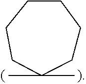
CC1(C)CCCCCC1
